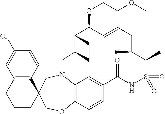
C12=C(C=CC(Cl)=C1)C1(CCC2)COC2=C3N(C1)CC1C(C(OCCOC)C=CCC(C)C(C)S(=O)(=O)NC(=O)C(=C3)C=C2)CC1
